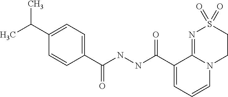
N(NC(=O)C1=CC=CN2C1=NS(=O)(=O)CC2)C(=O)C1=CC=C(C(C)C)C=C1
